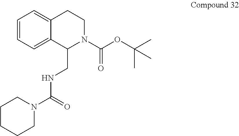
C1=CC=C2C(=C1)CCN(C(OC(C)(C)C)=O)C2CNC(N1CCCCC1)=O
